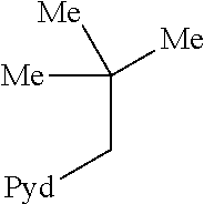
C(C[Pyd])([Me])([Me])[Me]
